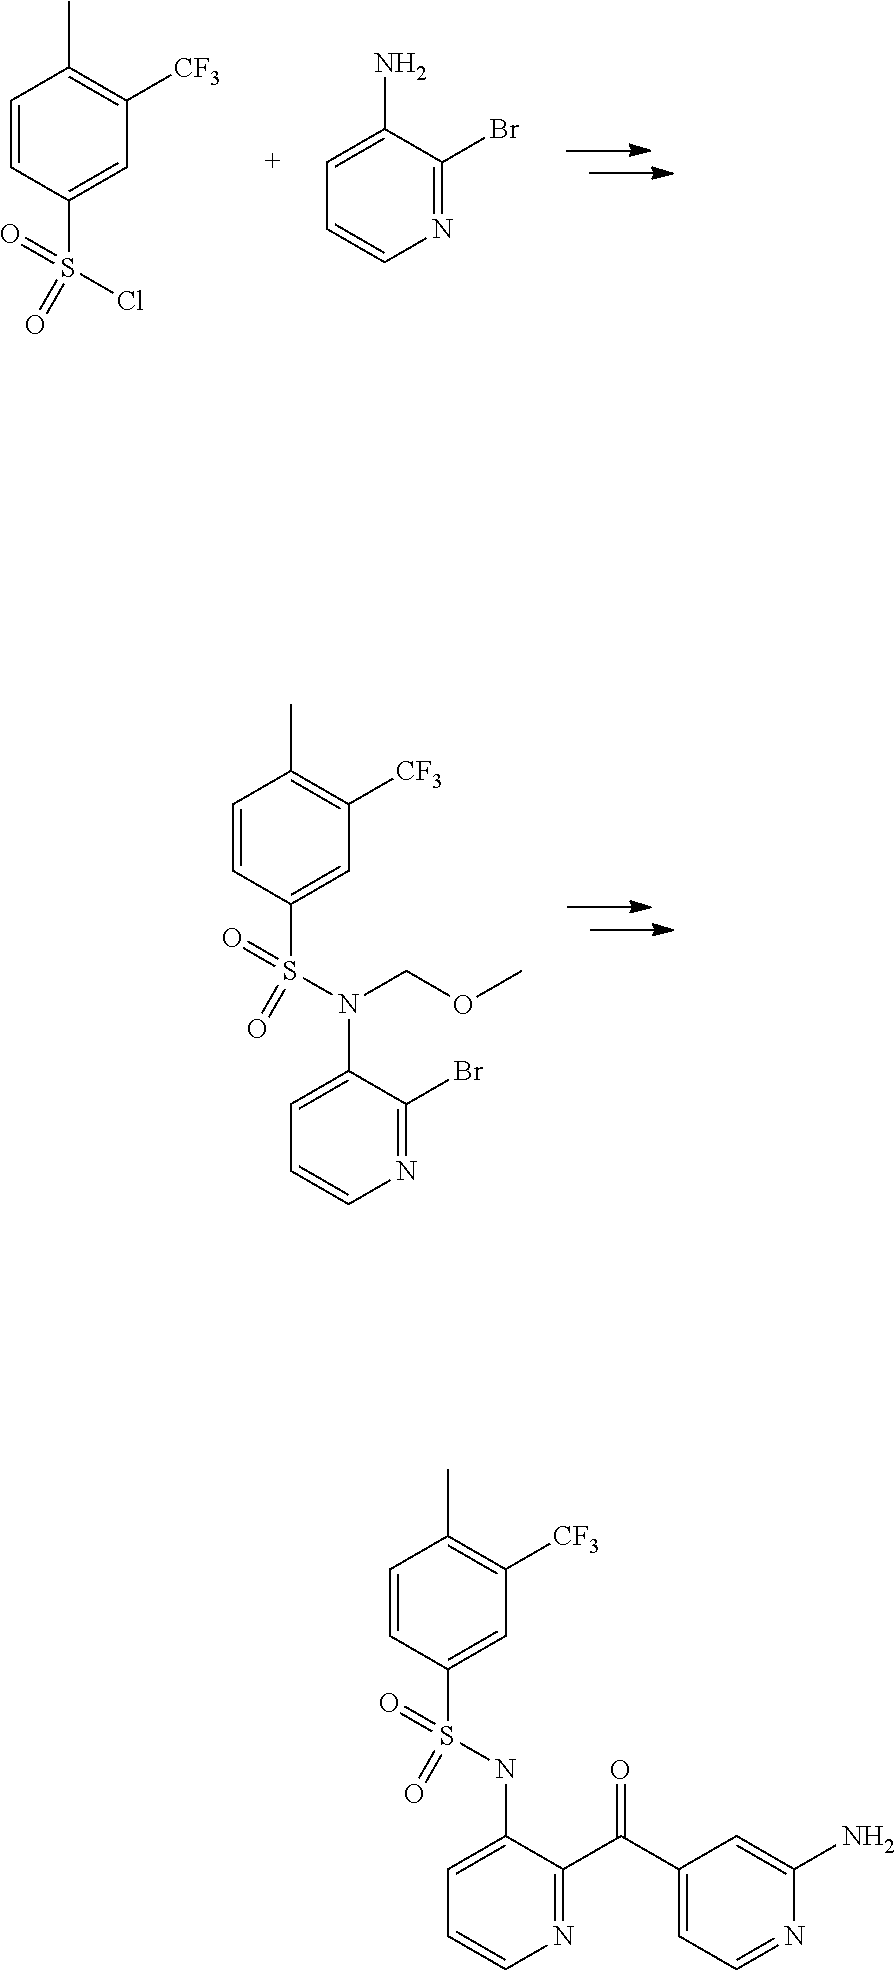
C1=CC(S(N(C2=CC=CN=C2Br)COC)(=O)=O)=CC([CF3])=C1C.C1=CC(S(Cl)(=O)=O)=CC([CF3])=C1C.C1=C(N)C(Br)=NC=C1.C1=CC(S(NC2=CC=CN=C2C(=O)C2=CC=NC(N)=C2)(=O)=O)=CC([CF3])=C1C
